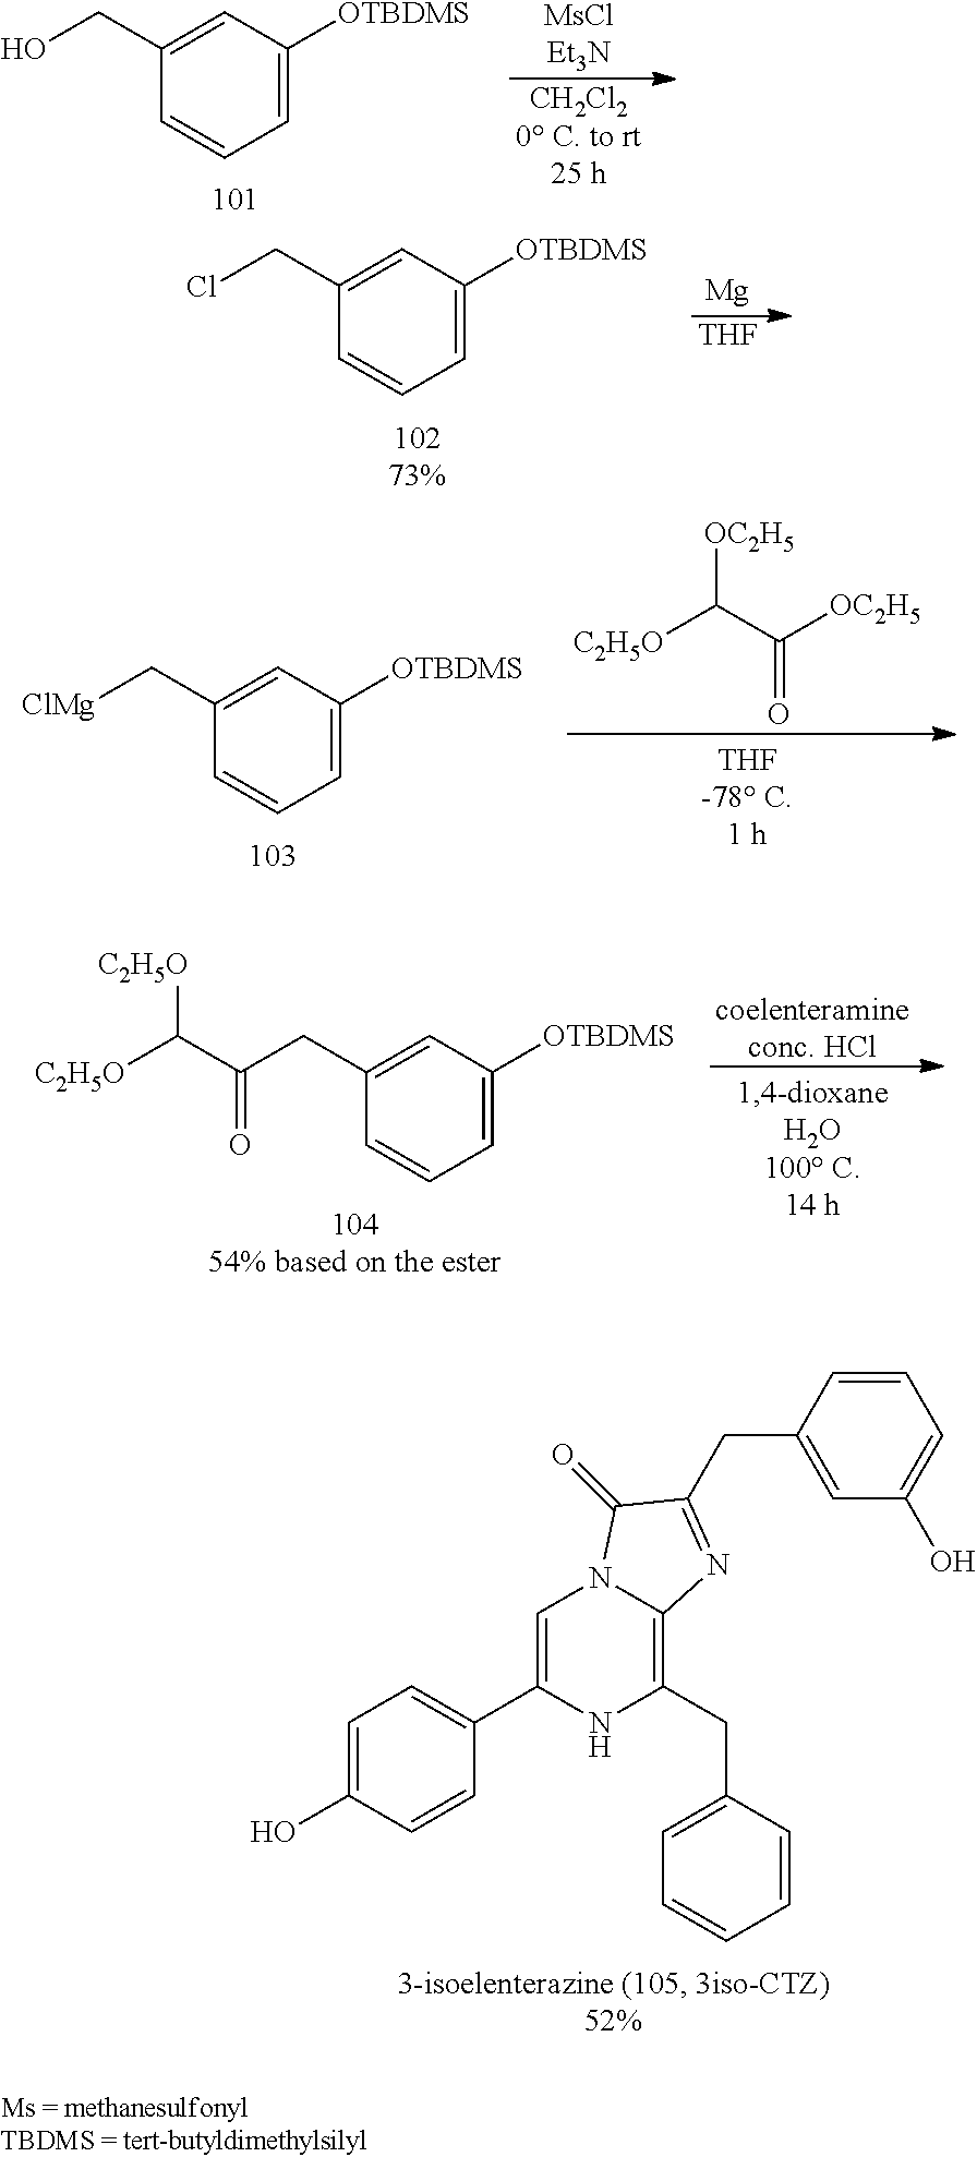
[MsClEt3N].[CH2Cl20 C. to rt25 h].OCC1=CC([OTBDMS])=CC=C1.[Mg].[THF].ClCC1=CC([OTBDMS])=CC=C1.[ClMg]CC1=CC([OTBDMS])=CC=C1.[OC2H5]C(C([OC2H5])=O)[C2H5O].[coelenteramineconc. HCl].C(=O)(C([C2H5O])[C2H5O])CC1=CC([OTBDMS])=CC=C1.C1=C(O)C=CC(C2=CN3C(=C(CC4=CC=CC=C4)N2)N=C(CC2=CC(O)=CC=C2)C3=O)=C1
